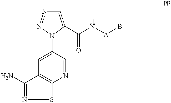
C1(N2C(C(N[A]B)=O)=CN=N2)=CC2=C(N=C1)SN=C2N
